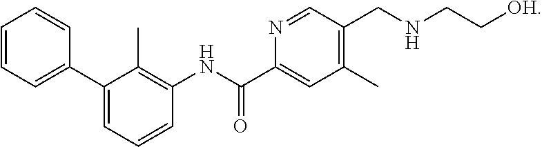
C1=CC=C(C2=CC=CC(NC(=O)C3=CC(C)=C(CNCC[OH])C=N3)=C2C)C=C1
